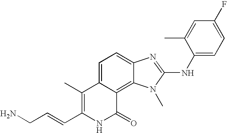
C1(C)=C(C=CCN)NC(=O)C2=C3C(=CC=C12)N=C(NC1=CC=C(F)C=C1C)N3C
